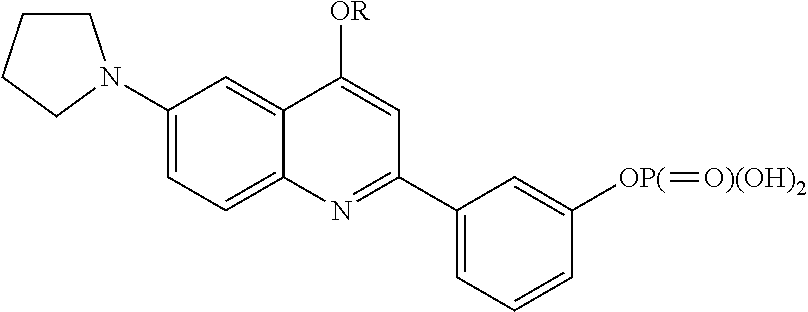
C12=CC=C(N3CCCC3)C=C1C([OR])=CC(C1=CC=CC([OP(]=[O)(OH)2])=C1)=N2
